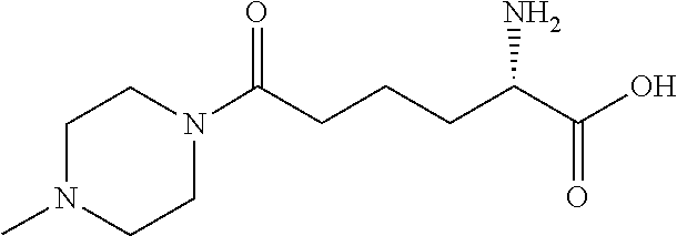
C1CN(C)CCN1C(CCCC(C(=O)O)N)=O
